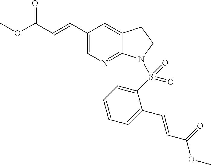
C1(C=CC(OC)=O)=CN=C2C(=C1)CCN2S(C1=CC=CC=C1C=CC(OC)=O)(=O)=O
